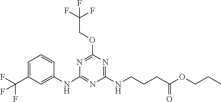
C1=CC(NC2=NC(NCCCC(OCCC)=O)=NC(OCC(F)(F)F)=N2)=CC(C(F)(F)F)=C1
